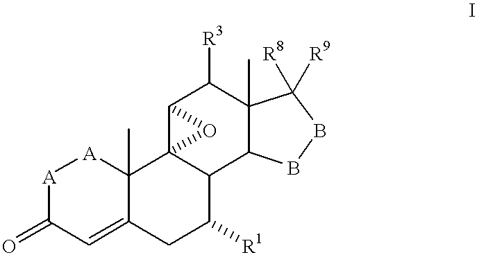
[A]1C(=O)C=C2C(C)([A]1)C13C(C([R1])C2)C2C(C)(C([R3])C1O3)C([R8])([R9])BB2
